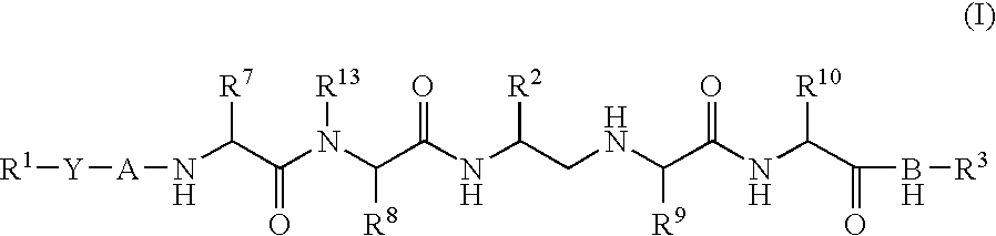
N(C(C(N(C(C(NC(CNC(C(NC(C(B[R3])=O)[R10])=O)[R9])[R2])=O)[R8])[R13])=O)[R7])[A][Y][R1]
